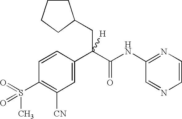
C1=C(C(C(NC2=NC=CN=C2)=O)(CC2CCCC2)[H])C=CC(S(C)(=O)=O)=C1[CN]
